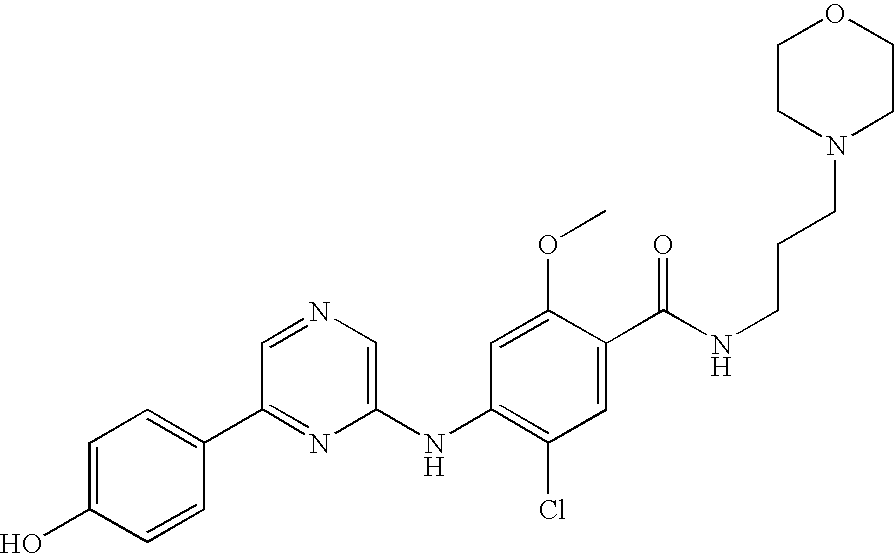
C1=C(O)C=CC(C2=NC(NC3=C(Cl)C=C(C(NCCCN4CCOCC4)=O)C(OC)=C3)=CN=C2)=C1
